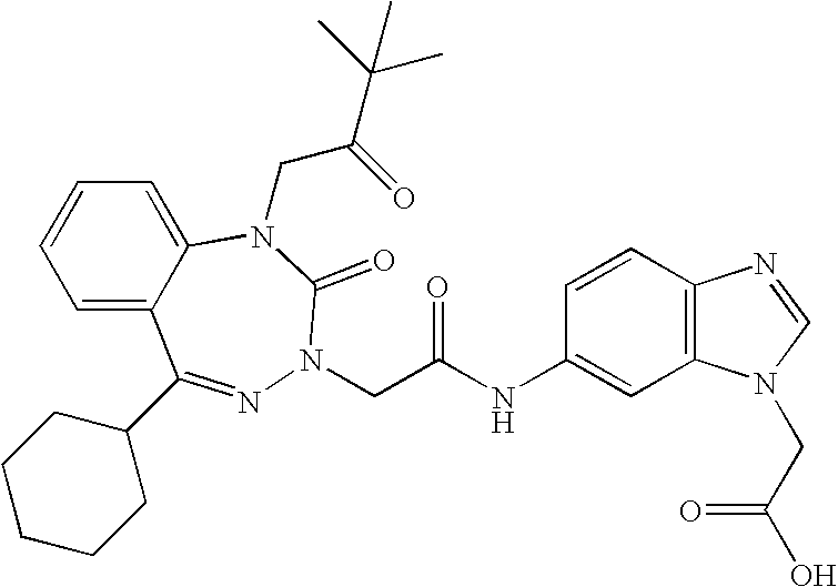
C1=C2C(=CC=C1)N(CC(=O)C(C)(C)C)C(=O)N(CC(NC1=CC3=C(C=C1)N=CN3CC(O)=O)=O)N=C2C1CCCCC1
